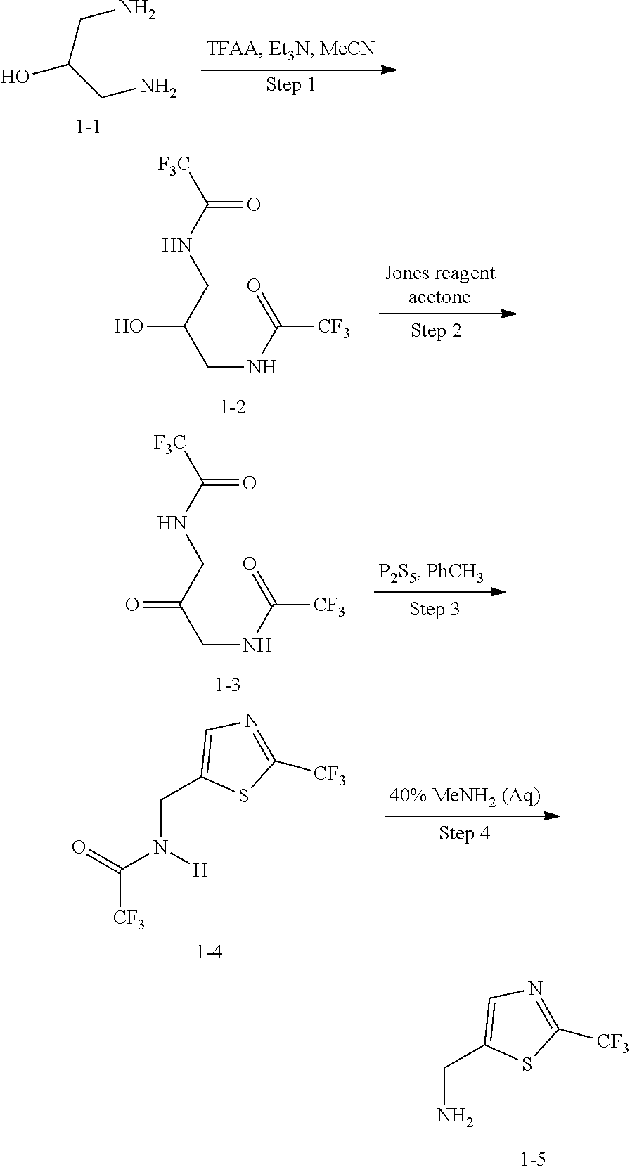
NCC1=CN=C([CF3])S1.OC(CN)CN.[F3C]C(NCC(CNC([CF3])=O)O)=O.[F3C]C(NCC(CNC([CF3])=O)=O)=O.[CF3]C(=O)N([H])CC1=CN=C([CF3])S1
